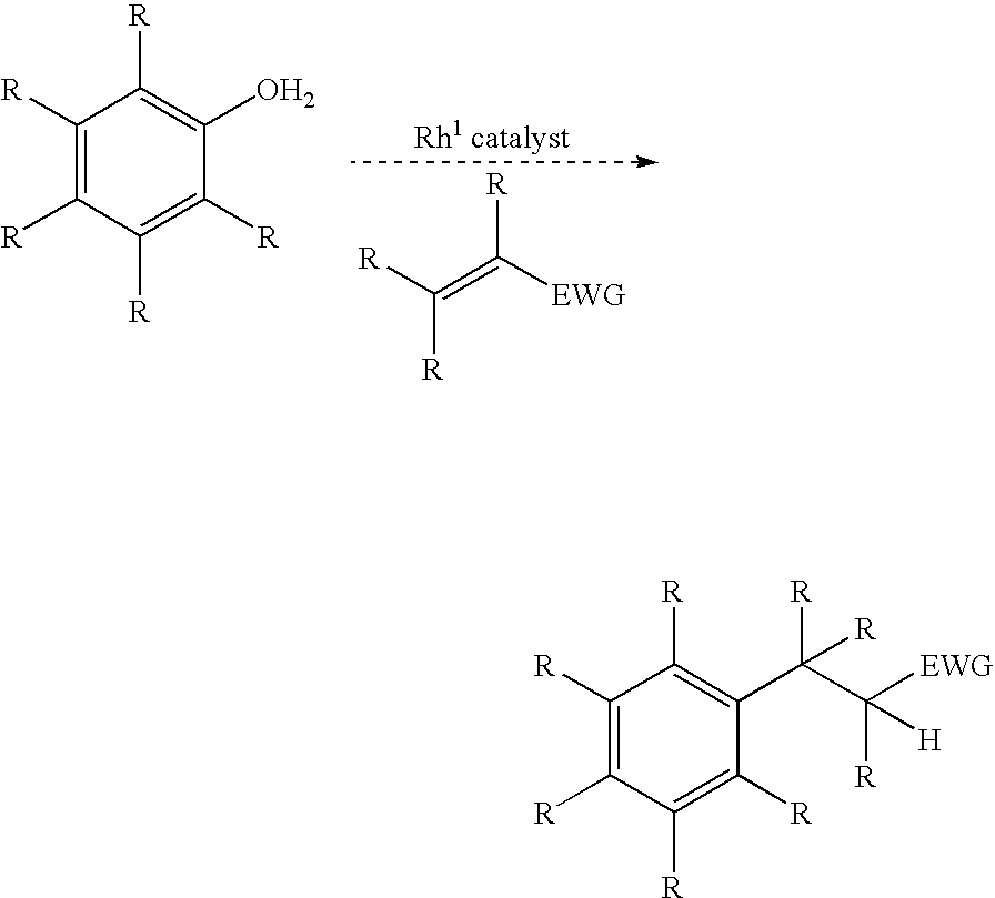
[R]C(=C([EWG])[R])[R].C1([R])=C([R])C([R])=C([R])C(O)=C1[R].C1([R])=C([R])C([R])=C([R])C(C(C([EWG])([R])[H])([R])[R])=C1[R]
